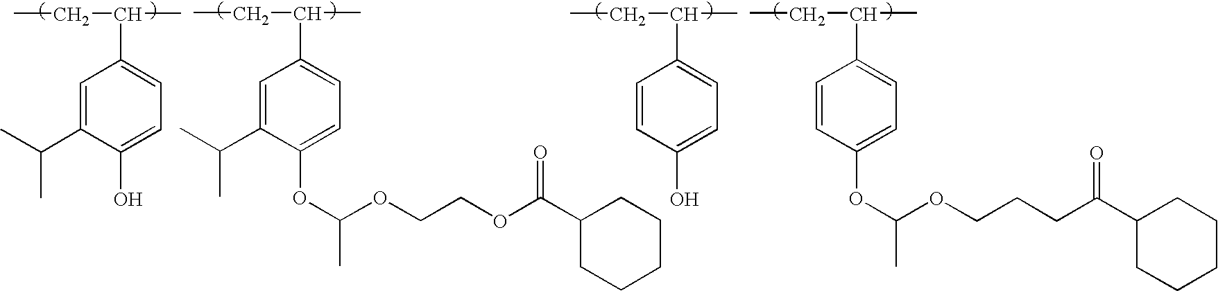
CCC(C)C1=CC=C(O)C(C(C)C)=C1.CCC(C)C1=CC=C(OC(OCCOC(C2CCCCC2)=O)C)C(C(C)C)=C1.CCC(C)C1=CC=C(O)C=C1.CCC(C)C1=CC=C(OC(OCCCC(C2CCCCC2)=O)C)C=C1
